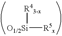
[O1/2Si]([R43-x])[R5x]
